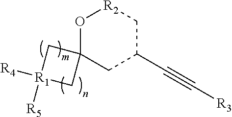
O1C2(CC(C#C[R3])C[R2]1)C[R1]([R4])([R5])C2
